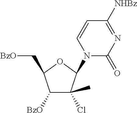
C1([BzO])C(Cl)(C)C(N2C(=O)N=C([NHBz])C=C2)OC1C[BzO]
